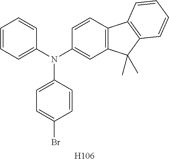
C1=CC=C(N(C2=CC3=C(C=C2)C2=C(C3(C)C)C=CC=C2)C2=CC=C(Br)C=C2)C=C1.[H106]
